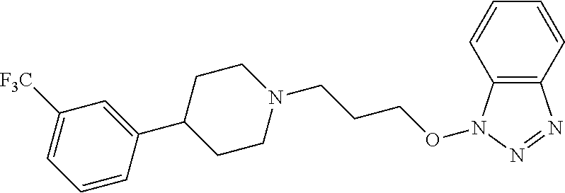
C12=C(N(OCCCN3CCC(C4=CC([F3C])=CC=C4)CC3)N=N1)C=CC=C2
